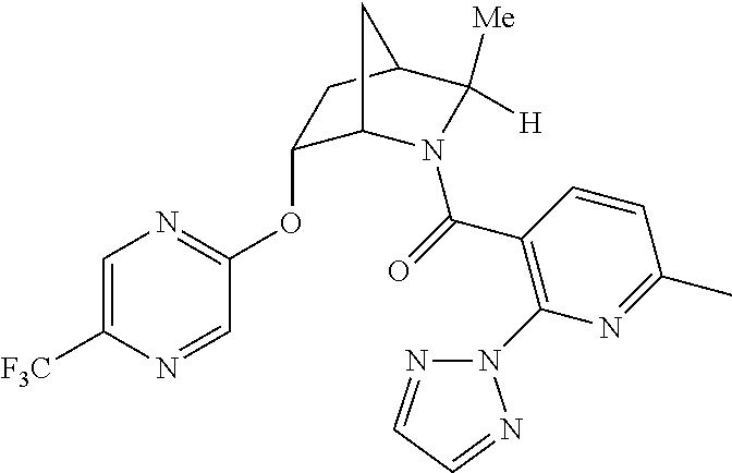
C1(OC2=NC=C([F3C])N=C2)C2N(C(=O)C3=C(N4N=CC=N4)N=C(C)C=C3)C([Me])([H])C(C1)C2
